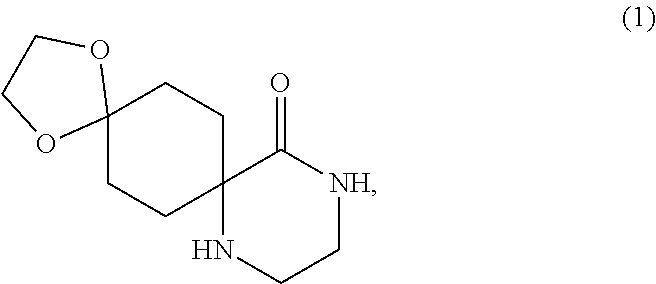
C1C[NH]C(=O)C2(N1)CCC1(CC2)OCCO1
